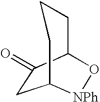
C1C(=O)C2CCCC1[NPh]O2
